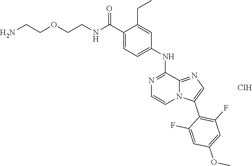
C1=C(C(NCCOCCN)=O)C(CC)=CC(NC2=NC=CN3C2=NC=C3C2=C(F)C=C(OC)C=C2F)=C1.[CIH]
